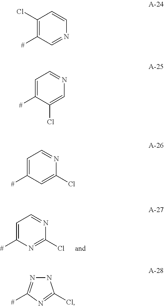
C1=C([#])N=C(Cl)N=C1.C1(Cl)=C([#])C=NC=C1.C1=C([#])C(Cl)=CN=C1.C1=C([#])C=C(Cl)N=C1.N1N=C([#])N=C1Cl
